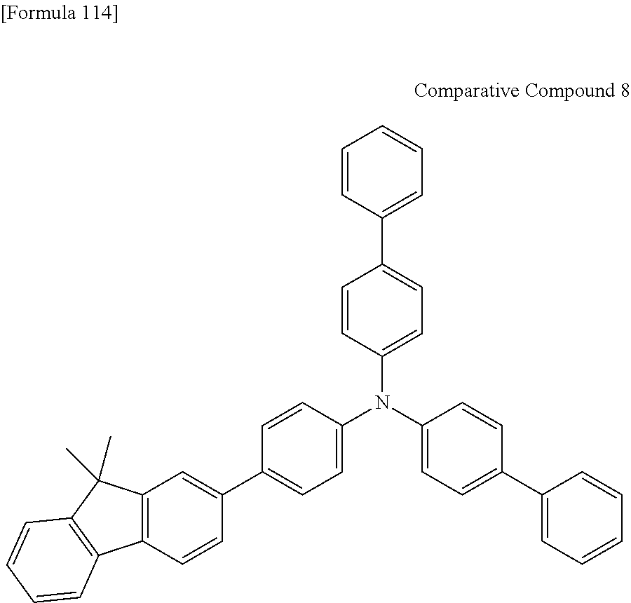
C1=CC(C2=CC=C(N(C3=CC=C(C4=CC=CC=C4)C=C3)C3=CC=C(C4=CC5=C(C=C4)C4=C(C5(C)C)C=CC=C4)C=C3)C=C2)=CC=C1
